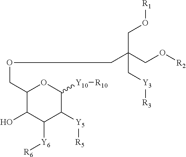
C1(COCC(CO[R2])(CO[R1])C[Y3][R3])C(O)C([Y6][R6])C([Y5][R5])C([Y10][R10])O1
